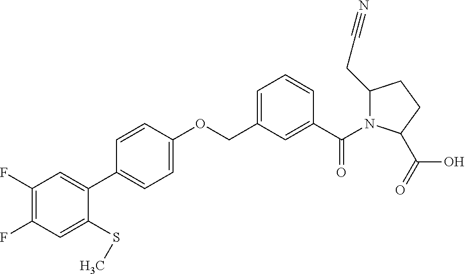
C1(F)=C(F)C=C(SC)C(C2=CC=C(OCC3=CC=CC(C(N4C(CC#N)CCC4C(=O)O)=O)=C3)C=C2)=C1
